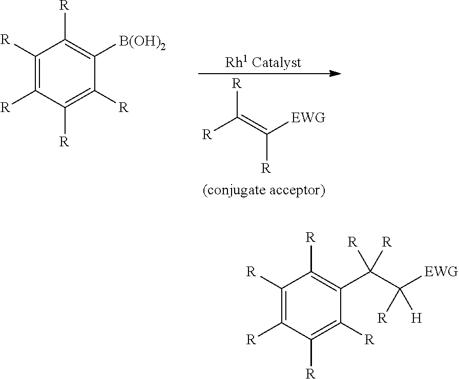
C1([R])=C([R])C([R])=C([R])C([B(OH)2])=C1[R].[R]C(=C([EWG])[R])[R].C1([R])=C([R])C([R])=C([R])C(C(C([EWG])([R])[H])([R])[R])=C1[R]
